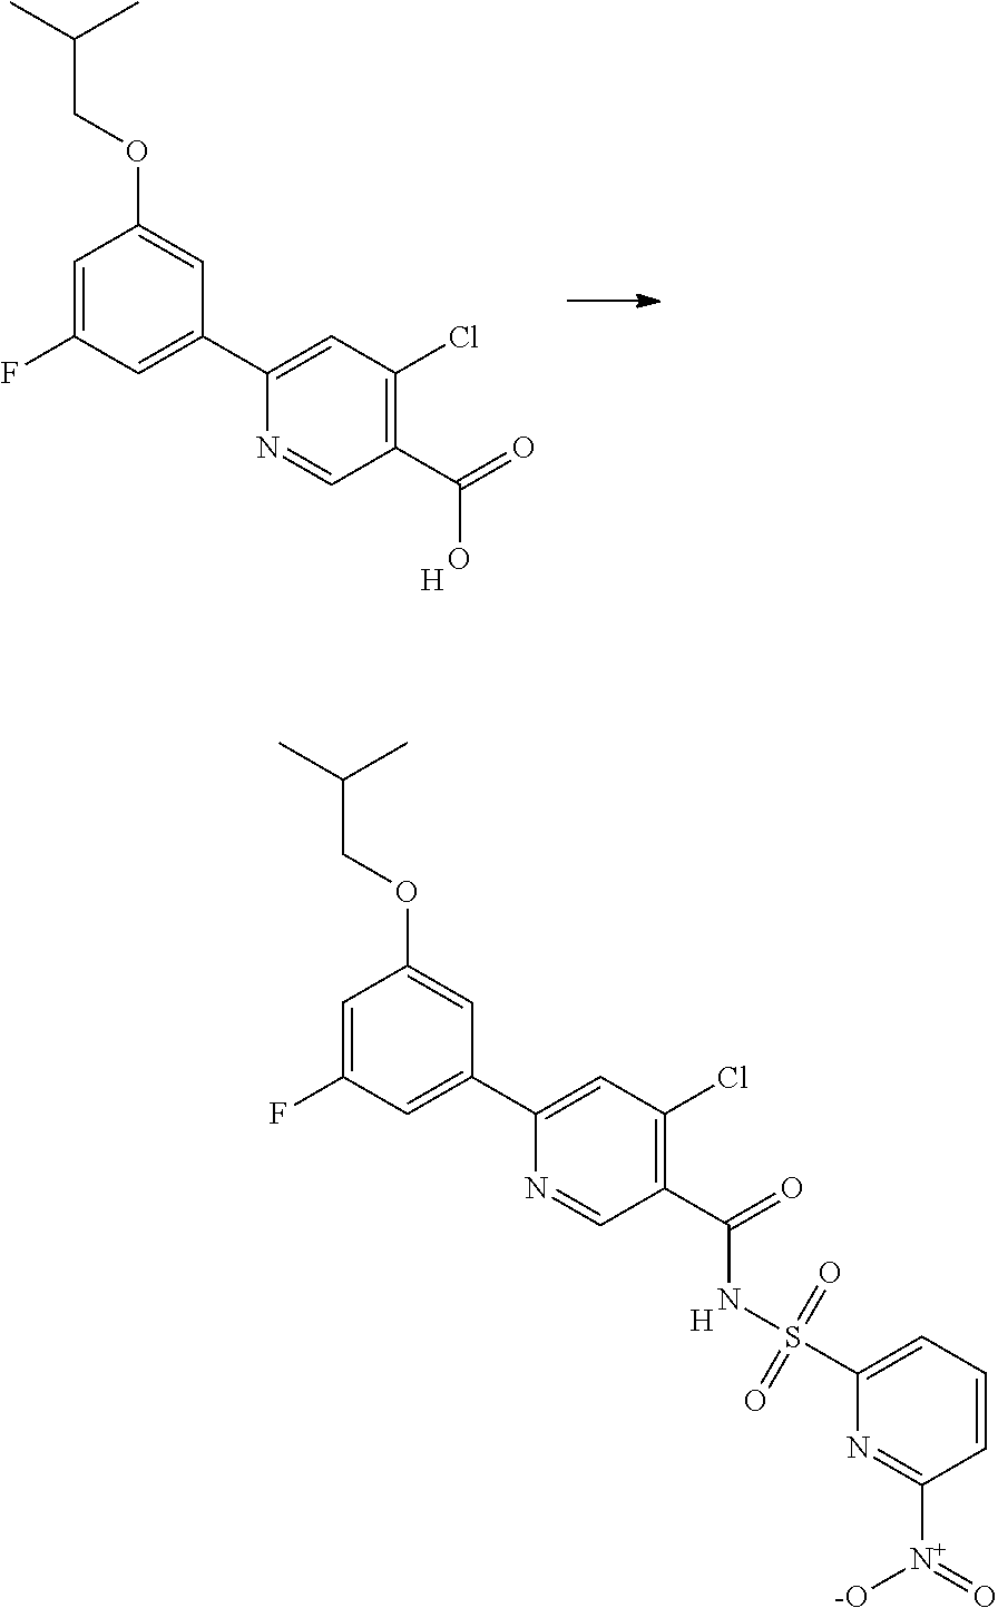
C1=C(F)C=C(C2=CC(Cl)=C(C(=O)O)C=N2)C=C1OCC(C)C.[H].C1=C(F)C=C(C2=CC(Cl)=C(C(=O)NS(C3=CC=CC([N+](=O)[-O])=N3)(=O)=O)C=N2)C=C1OCC(C)C.[H]
